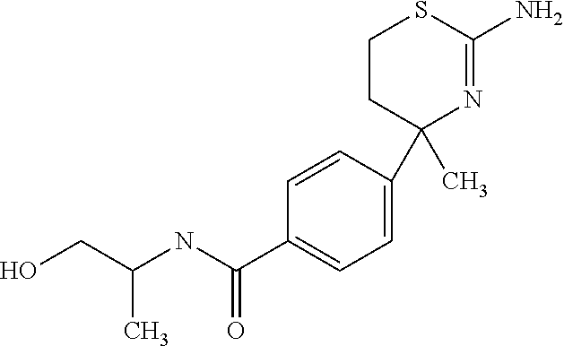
C1=C(C2(C)N=C(N)SCC2)C=CC(C(NC(CO)C)=O)=C1
